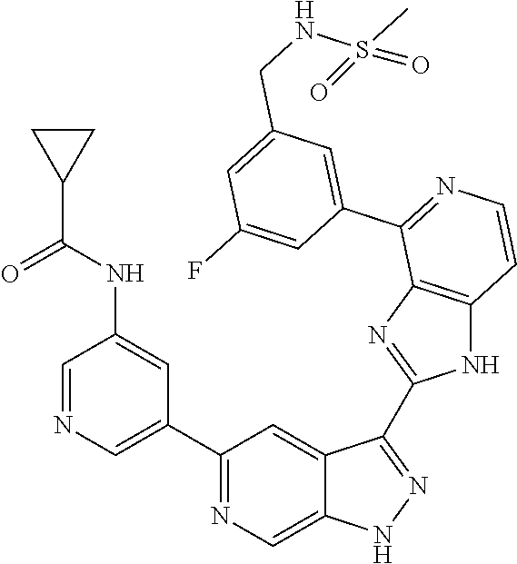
C1=NC=C(C2=NC=C3C(=C2)C(C2=NC4=C(N2)C=CN=C4C2=CC(CNS(C)(=O)=O)=CC(F)=C2)=NN3)C=C1NC(C1CC1)=O
